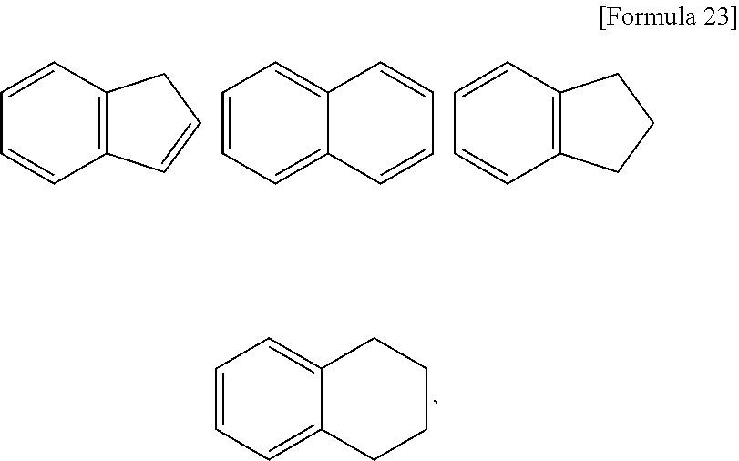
C1=CC=CC2=C1CC=C2.C1=C2C(=CC=C1)C=CC=C2.C1=CC=CC2=C1CCC2.C1=C2C(=CC=C1)CCCC2
